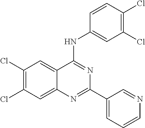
C1(Cl)=C(Cl)C=C2C(=C1)C(NC1=CC(Cl)=C(Cl)C=C1)=NC(C1=CC=CN=C1)=N2
